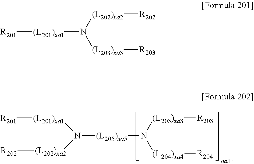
[R201][(L201)xa1]N([(L205)xa5]N([(L203)xa3][R203])[(L204)xa4][R204])[(L202)xa2][R202].[R201][(L201)xa1]N([(L202)xa2][R202])[(L203)xa3][R203]
